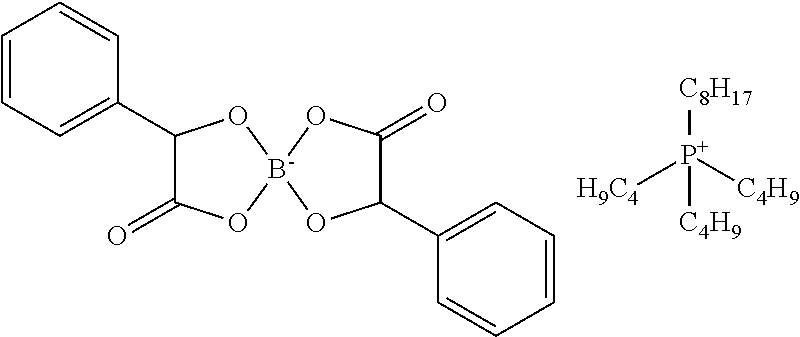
C1=CC=C(C2C(=O)O[B-]3(O2)OC(C2=CC=CC=C2)C(=O)O3)C=C1.[H9C4][P+]([C4H9])([C4H9])[C8H17]
